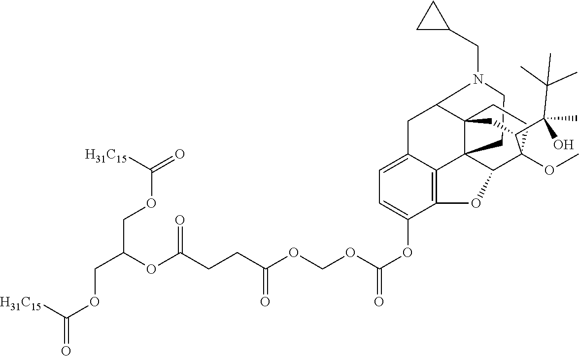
C1CN(CC2CC2)C2C34C15C1=C(C(OC(OCOC(CCC(=O)OC(COC([H31C15])=O)COC([H31C15])=O)=O)=O)=CC=C1C2)OC5C(OC)(CC3)C(C(C(C)(C)C)(C)O)C4
